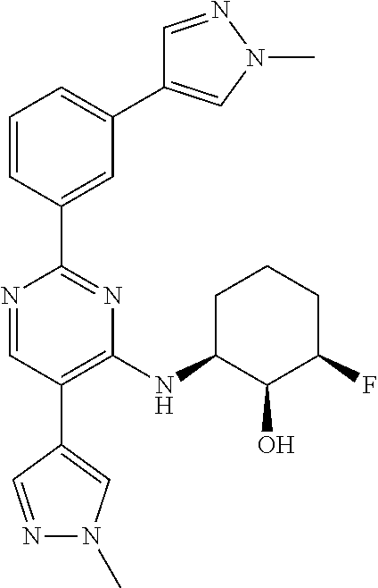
N1=CC(C2=CN(C)N=C2)=C(NC2C(O)C(F)CCC2)N=C1C1=CC(C2=CN(C)N=C2)=CC=C1
